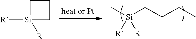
C[Si](CCCC)([R])[R].C1[Si]([R])([R])CC1
